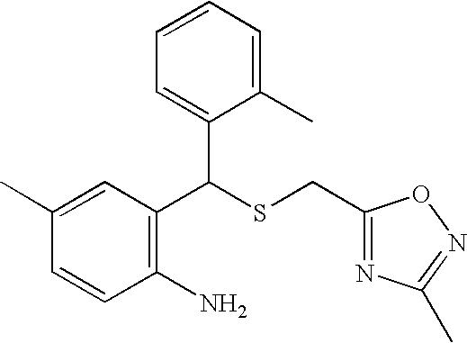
C1(C(SCC2=NC(C)=NO2)C2=CC=CC=C2C)=C(N)C=CC(C)=C1
